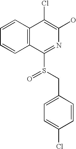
C12=C(C(Cl)=C(O)N=C1S(CC1=CC=C(Cl)C=C1)=O)C=CC=C2
